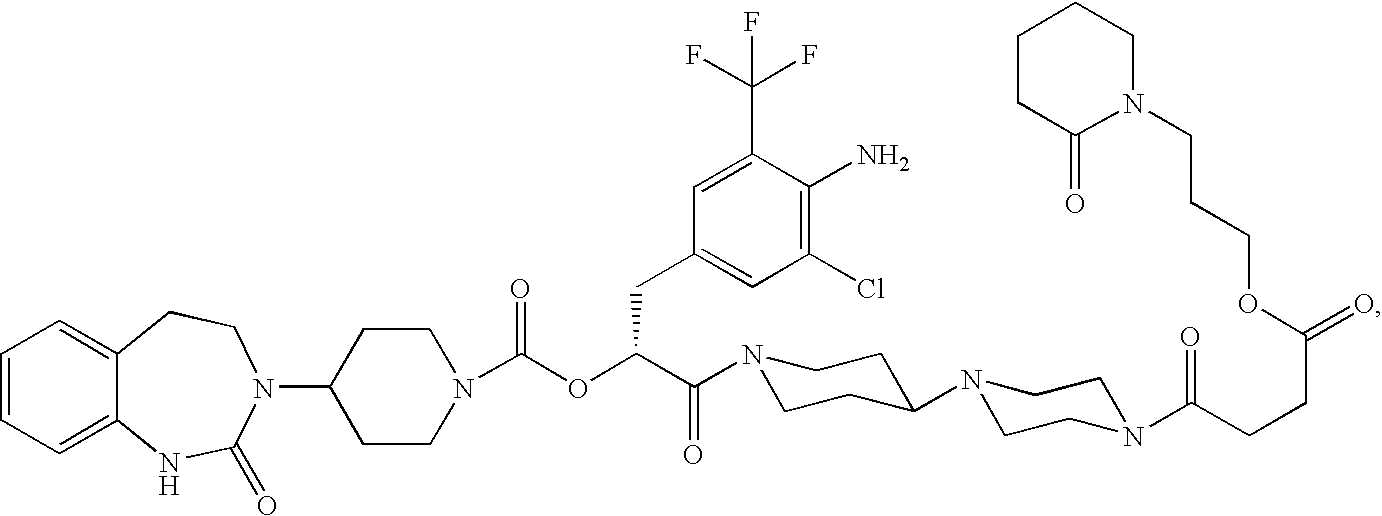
C1=CC=C2C(=C1)CCN(C1CCN(C(OC(C(=O)N3CCC(N4CCN(C(CCC(=O)OCCCN5CCCCC5=O)=O)CC4)CC3)CC3=CC(Cl)=C(N)C(C(F)(F)F)=C3)=O)CC1)C(=O)N2
